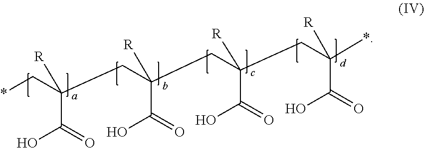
*CC(CC(C(=O)O)([R])CC(C(=O)O)([R])CC(C(=O)O)([R])*)(C(O)=O)[R]
